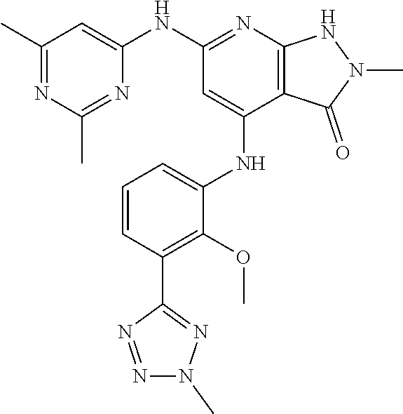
C12=C(N=C(NC3=CC(C)=NC(C)=N3)C=C1NC1=CC=CC(C3=NN(C)N=N3)=C1OC)NN(C)C2=O
